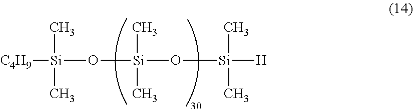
[Si](O[Si](C)(C)[H])(C)(C)O[Si]([C4H9])(C)C
